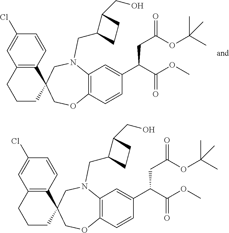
C12=C(CCCC13COC1=C(N(CC4C(CO)CC4)C3)C=C(C(C(OC)=O)CC(OC(C)(C)C)=O)C=C1)C=C(Cl)C=C2.C12=C(CCCC13COC1=C(N(CC4C(CO)CC4)C3)C=C(C(C(OC)=O)CC(OC(C)(C)C)=O)C=C1)C=C(Cl)C=C2
